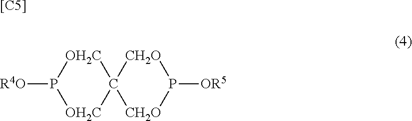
[[C5]].[R4O]P1[OH2C]C2([OH2C]1)[CH2O]P([OR5])[CH2O]2
